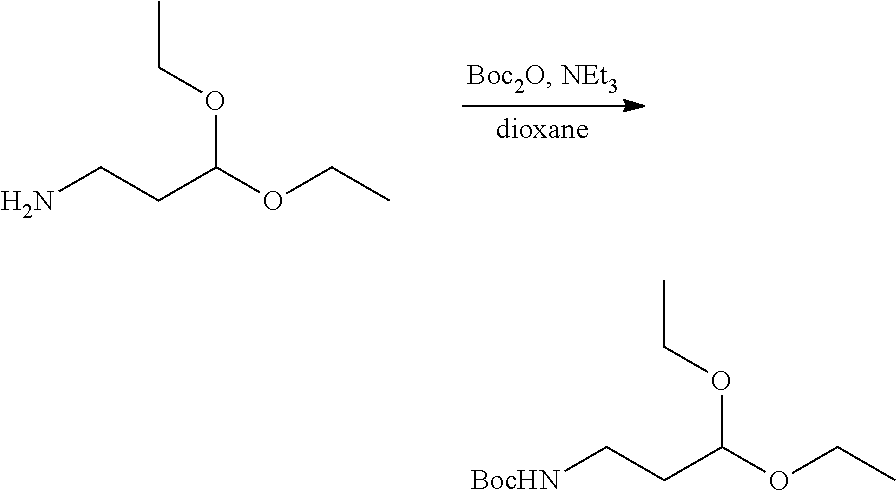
CCOC(OCC)CCN.CCOC(OCC)CC[BocHN]
